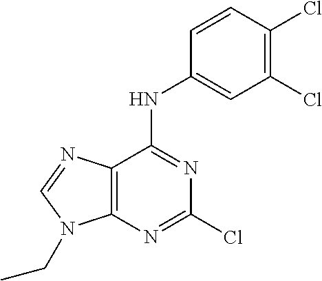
C12=C(N=C(Cl)N=C1NC1=CC(Cl)=C(Cl)C=C1)N(CC)C=N2
